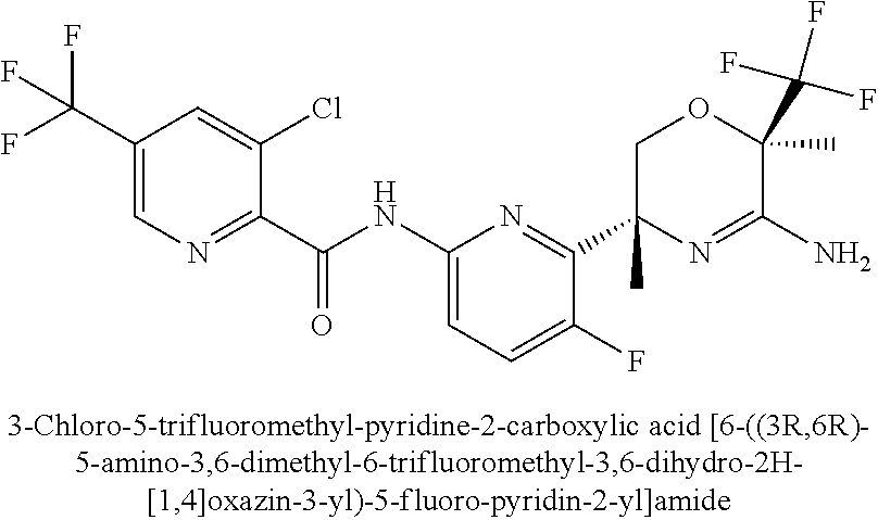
C1(C(NC2=CC=C(F)C(C3(C)N=C(N)C(C)(C(F)(F)F)OC3)=N2)=O)=NC=C(C(F)(F)F)C=C1Cl
